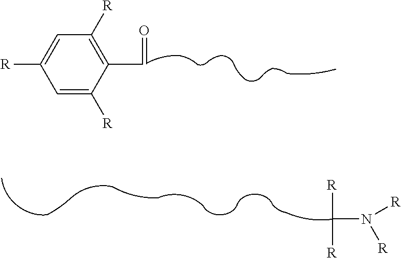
C1=C([R])C(C=O)=C([R])C=C1[R].[R]C([R])N([R])[R]
